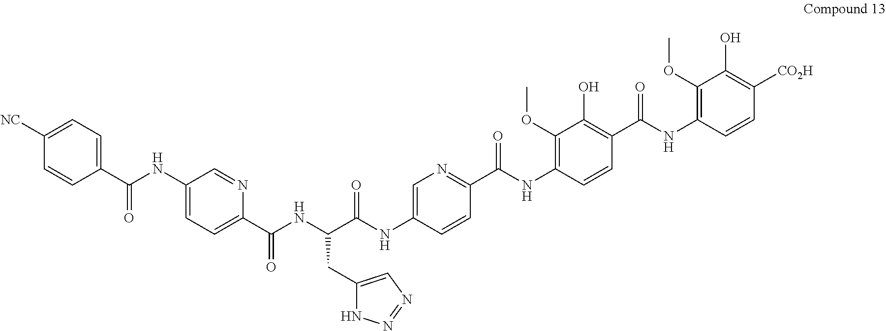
COC1=C(NC(C2=NC=C(NC(C(NC(C3=CC=C(NC(C4=CC=C([NC])C=C4)=O)C=N3)=O)CC3=CN=NN3)=O)C=C2)=O)C=CC(C(NC2=C(OC)C(O)=C([CO2H])C=C2)=O)=C1O
